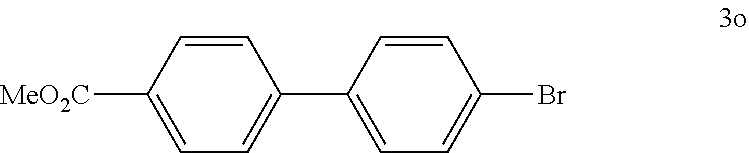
C1=CC([MeO2C])=CC=C1C1=CC=C(Br)C=C1
